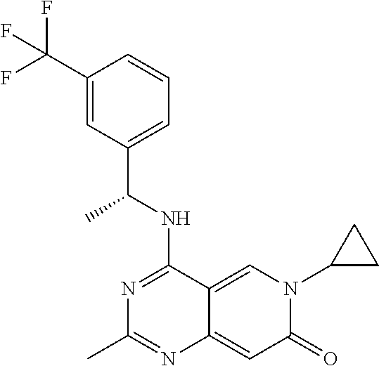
C1(C(F)(F)F)=CC(C(NC2=NC(C)=NC3=CC(=O)N(C4CC4)C=C23)C)=CC=C1
